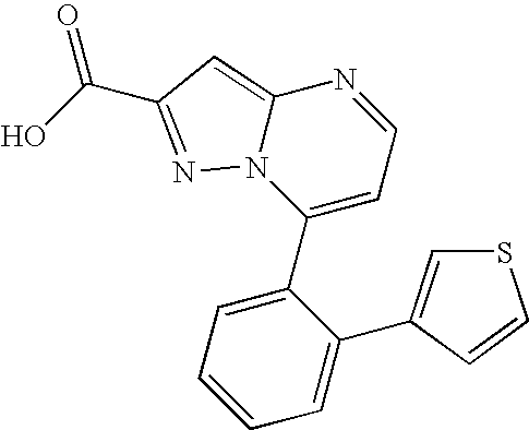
C12=CC(C(O)=O)=NN1C(C1=CC=CC=C1C1=CSC=C1)=CC=N2
